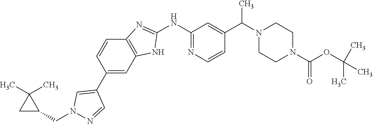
C1(C2=CN(CC3C(C)(C)C3)N=C2)=CC2=C(C=C1)N=C(NC1=NC=CC(C(N3CCN(C(OC(C)(C)C)=O)CC3)C)=C1)N2
